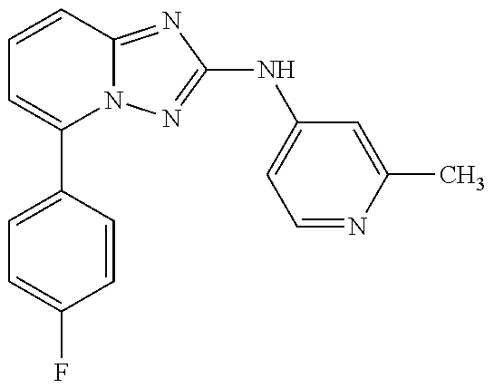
C1(C2=CC=C(F)C=C2)=CC=CC2=NC(NC3=CC=NC(C)=C3)=NN12
